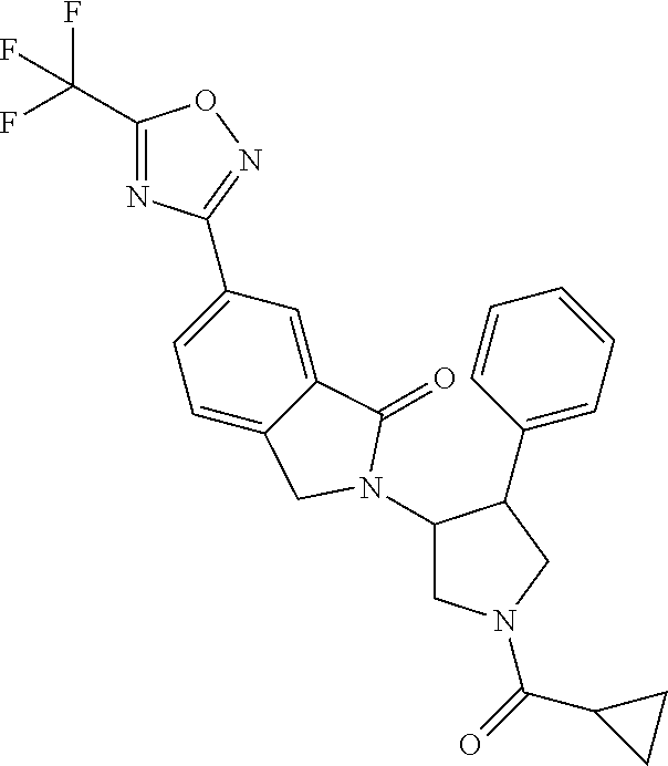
C1(C(F)(F)F)=NC(C2=CC=C3C(=C2)C(=O)N(C2CN(C(=O)C4CC4)CC2C2=CC=CC=C2)C3)=NO1
